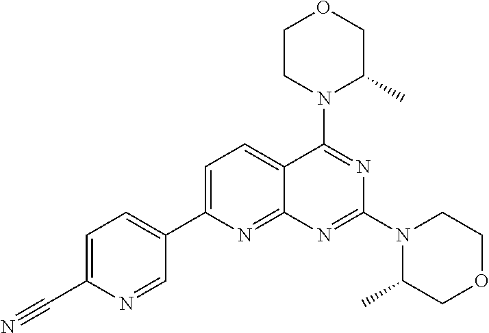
C1=C(C2=CC=C(C#N)N=C2)N=C2C(=C1)C(N1C(C)COCC1)=NC(N1C(C)COCC1)=N2
